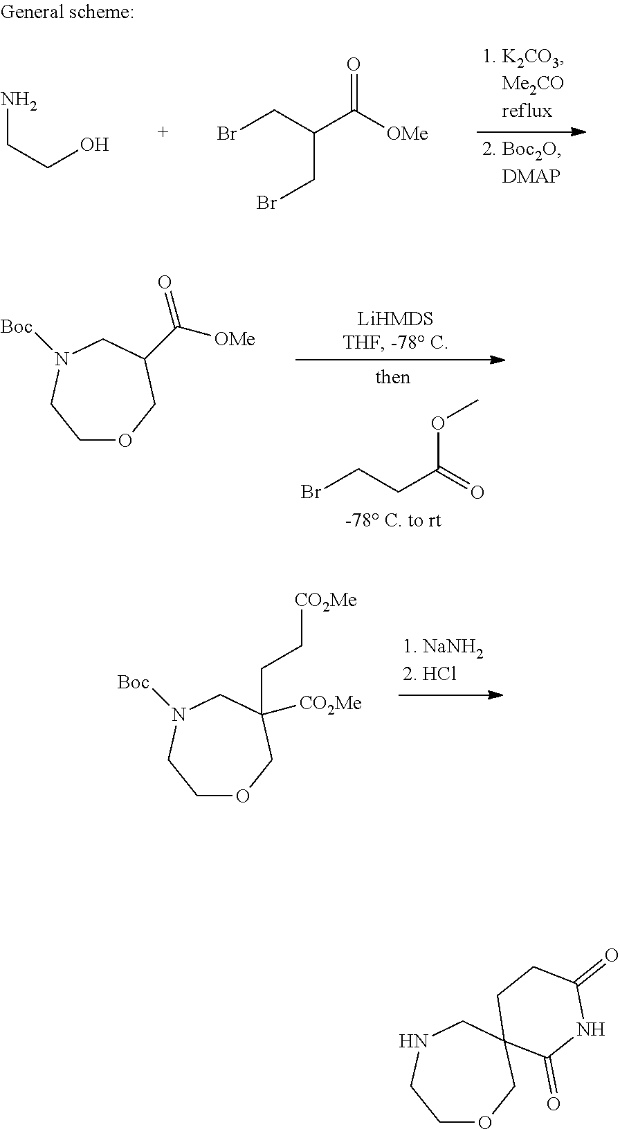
BrCCC(=O)OC.C1OCC(C([OMe])=O)CN([Boc])C1.C1OCC([CO2Me])(CC[CO2Me])CN([Boc])C1.NCCO.BrCC(C([OMe])=O)CBr.C1OCC2(CNC1)C(=O)NC(=O)CC2
